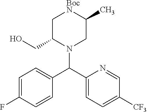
C1=NC(C(C2=CC=C(F)C=C2)N2CC(C)[BocN]CC2CO)=CC=C1[CF3]
